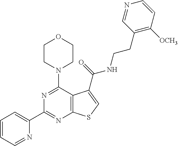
C1(C2=NC3=C(C(N4CCOCC4)=N2)C(C(NCCC2=C([OCH3])C=CN=C2)=O)=CS3)=CC=CC=N1
